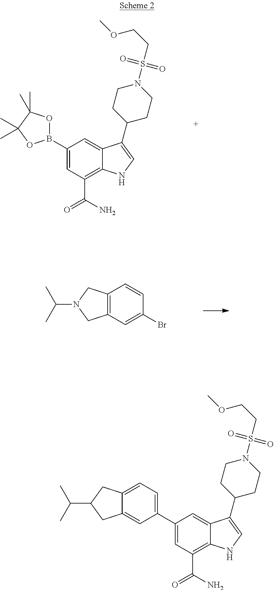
C1(B2OC(C)(C)C(C)(C)O2)=CC(C(N)=O)=C2C(=C1)C(C1CCN(S(CCOC)(=O)=O)CC1)=CN2.C12=C(C=C(Br)C=C1)CN(C(C)C)C2.C1(C2=CC=C3C(=C2)CC(C(C)C)C3)=CC(C(N)=O)=C2C(=C1)C(C1CCN(S(CCOC)(=O)=O)CC1)=CN2
